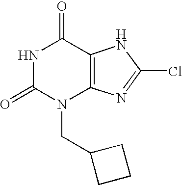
N1C(=O)N(CC2CCC2)C2=C(C1=O)NC(Cl)=N2
